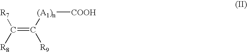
[(A1)n]([COOH])C(=C([R8])[R7])[R9]
